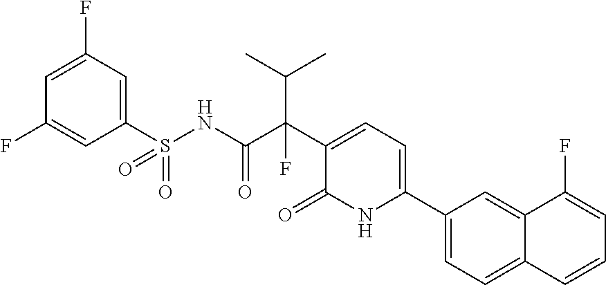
C1(C2=CC=C(C(C(NS(C3=CC(F)=CC(F)=C3)(=O)=O)=O)(C(C)C)F)C(=O)N2)=CC=C2C(=C1)C(F)=CC=C2
